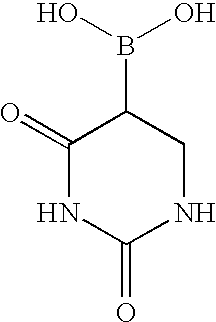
C1(=O)NC(=O)NCC1B(O)O
